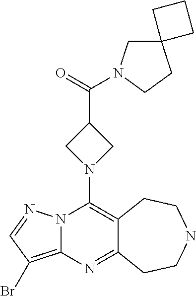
N12C(=C(Br)C=N1)N=C1C(=C2N2CC(C(=O)N3CC4(CC3)CCC4)C2)CCNCC1
